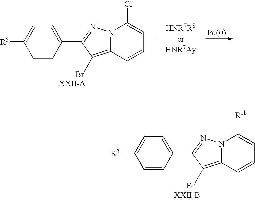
C1=CC(C2=NN3C(=C2Br)C=CC=C3[R1b])=CC=C1[R5].[XXII-B].C1=CC(C2=NN3C(=C2Br)C=CC=C3Cl)=CC=C1[R5].[XXII-A]
